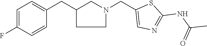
C1(F)=CC=C(CC2CN(CC3=CN=C(NC(=O)C)S3)CC2)C=C1
